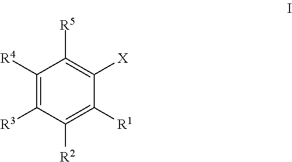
C1([R4])=C([R3])C([R2])=C([R1])C([X])=C1[R5]
